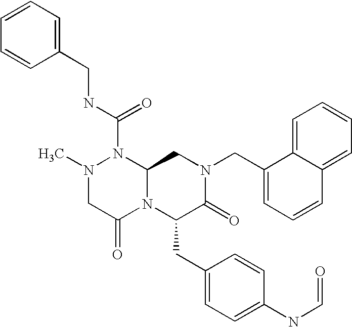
CN1CC(=O)N2C(N1C(NCC1=CC=CC=C1)=O)CN(CC1=CC=CC3=CC=CC=C13)C(=O)C2CC1=CC=C(NC=O)C=C1
